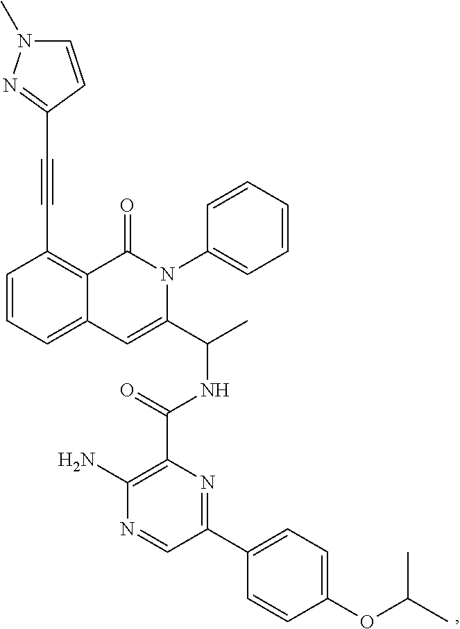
C1=CC=C2C(=C1C#CC1=NN(C)C=C1)C(=O)N(C1=CC=CC=C1)C(C(C)NC(C1=C(N)N=CC(C3=CC=C(OC(C)C)C=C3)=N1)=O)=C2
